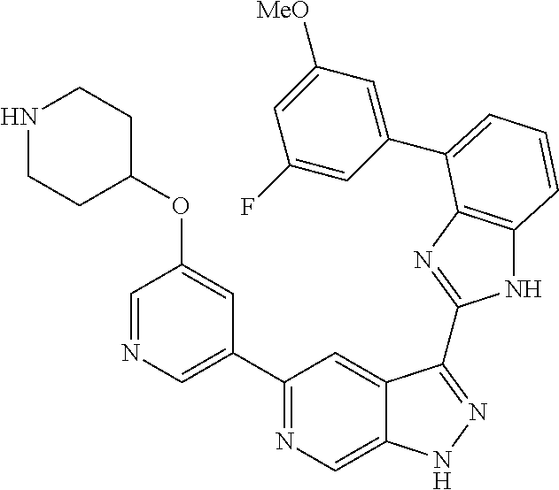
C1(C2=NC=C3C(=C2)C(C2=NC4=C(N2)C=CC=C4C2=CC([MeO])=CC(F)=C2)=NN3)=CN=CC(OC2CCNCC2)=C1
